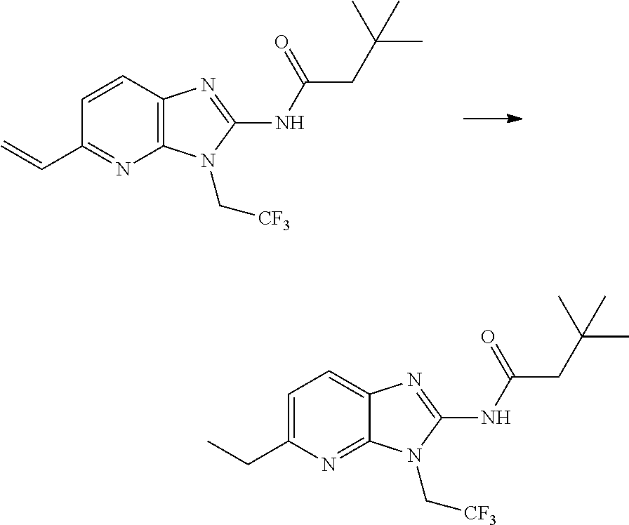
C12=C(C=CC(C=C)=N1)N=C(NC(CC(C)(C)C)=O)N2C[CF3].C12=NC(CC)=CC=C1N=C(NC(CC(C)(C)C)=O)N2C[CF3]
